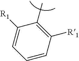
CC1=C([R1])C=CC=C1[R1]
